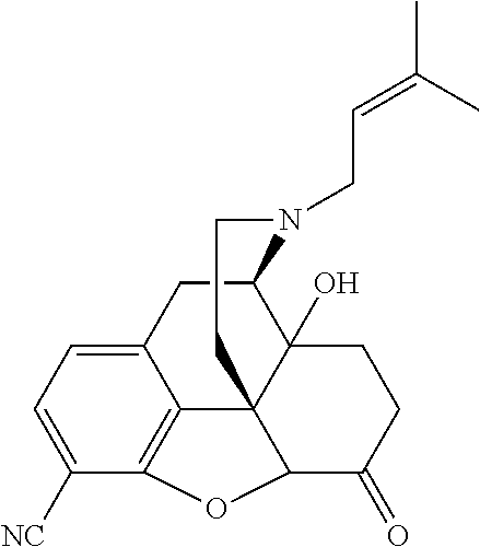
C12CC3=CC=C([NC])C4=C3C3(C1(O)CCC(=O)C3O4)CCN2CC=C(C)C
